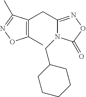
C1(C)=C(CC2=NOC(=O)N2CC2CCCCC2)C(C)=NO1
